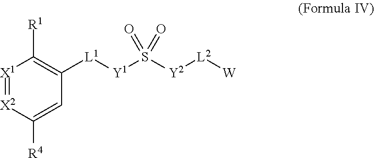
[X1]1=[X2]C([R4])=CC([L1][Y1]S([Y2][L2][W])(=O)=O)=C1[R1]
